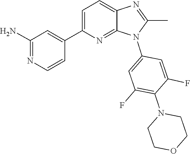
C1COCCN1C1=C(F)C=C(N2C(C)=NC3=CC=C(C4=CC(N)=NC=C4)N=C23)C=C1F
